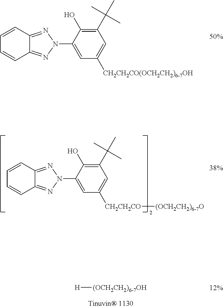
C1=CC2=NN(C3=CC([CH2CH2CO(OCH2CH2)6-7OH])=CC(C(C)(C)C)=C3O)N=C2C=C1.C1=CC2=NN(C3=CC([CH2CH2CO][(OCH2CH2)6-7O])=CC(C(C)(C)C)=C3O)N=C2C=C1.[H][(OCH2CH2)6-7OH]
